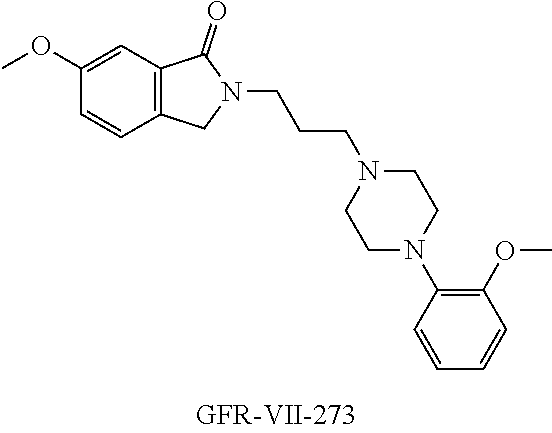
C12=C(C=C(OC)C=C1)C(=O)N(CCCN1CCN(C3=C(OC)C=CC=C3)CC1)C2
